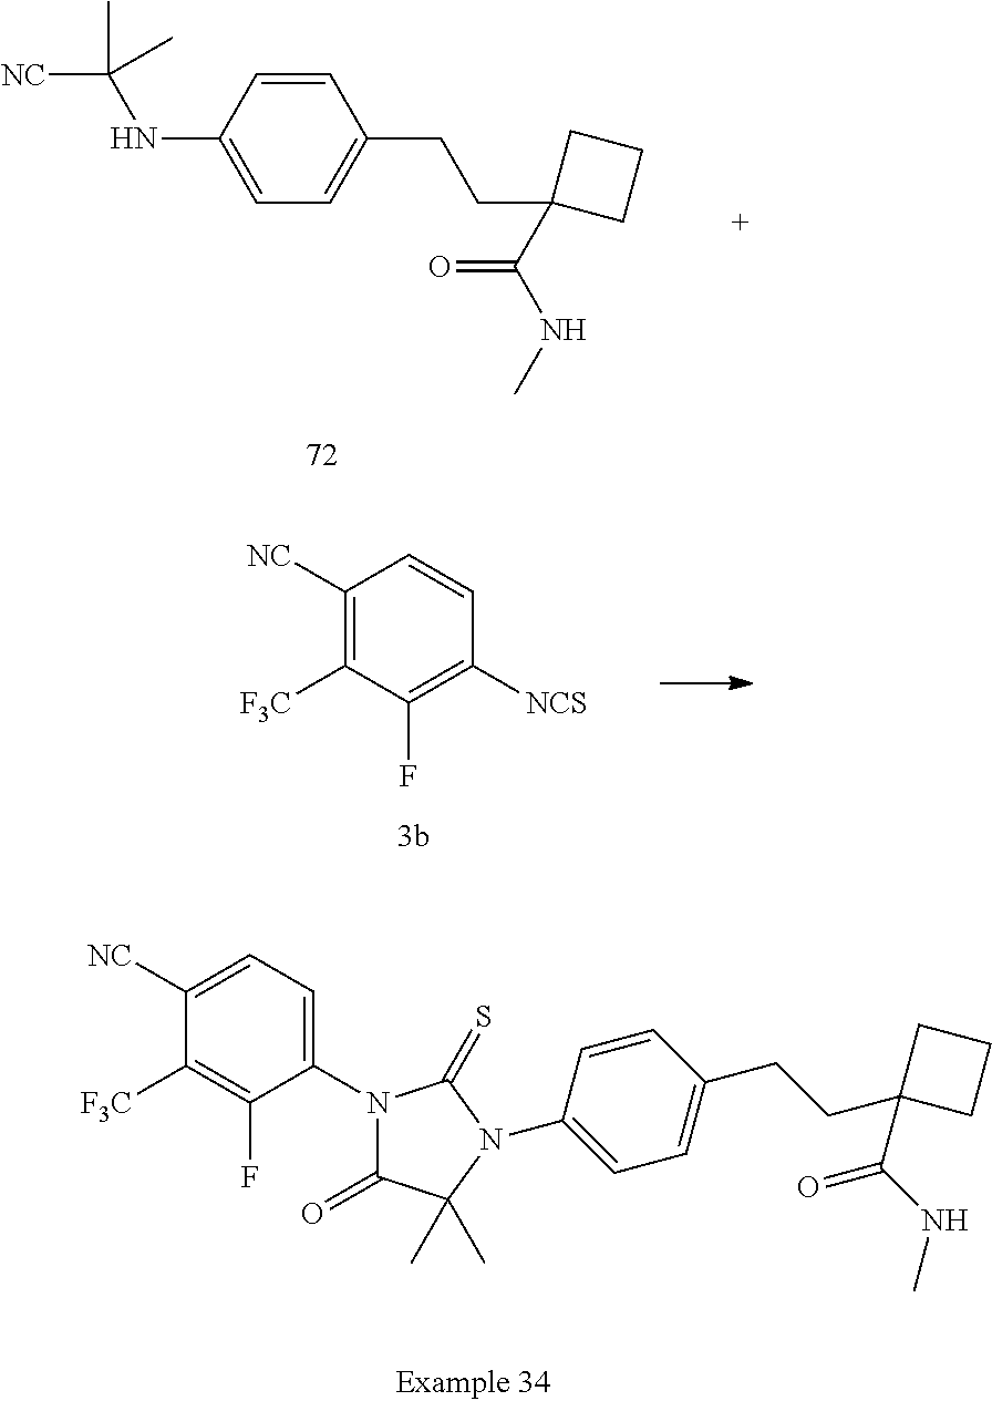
C1(NC([NC])(C)C)=CC=C(CCC2(C(NC)=O)CCC2)C=C1.C1([NC])=C([F3C])C(F)=C([NCS])C=C1.C1([NC])=CC=C(N2C(=O)C(C)(C)N(C3=CC=C(CCC4(C(=O)NC)CCC4)C=C3)C2=S)C(F)=C1[F3C]
